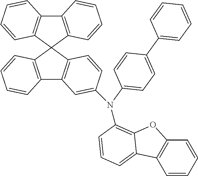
C12=C(C3(C4=C1C=C(N(C1=C5OC6=C(C=CC=C6)C5=CC=C1)C1=CC=C(C5=CC=CC=C5)C=C1)C=C4)C1=C(C4=C3C=CC=C4)C=CC=C1)C=CC=C2
